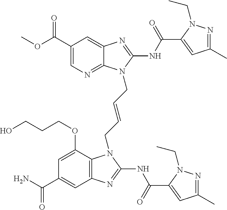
C1(C(OC)=O)=CN=C2C(=C1)N=C(NC(=O)C1=CC(C)=NN1CC)N2CC=CCN1C2=C(C=C(C(N)=O)C=C2OCCCO)N=C1NC(=O)C1=CC(C)=NN1CC
